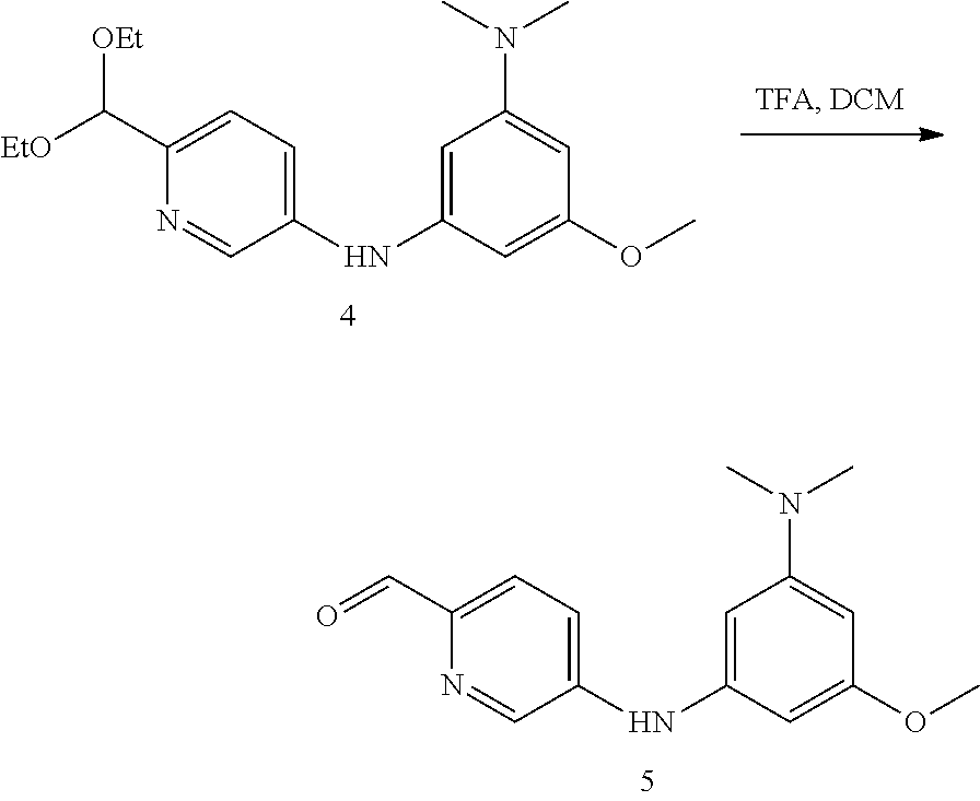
C1=C(NC2=CC=C(C=O)N=C2)C=C(OC)C=C1N(C)C.C1=C(NC2=CC=C(C([EtO])[OEt])N=C2)C=C(OC)C=C1N(C)C
